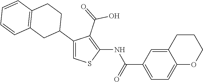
C1(C2CCC3=C(C2)C=CC=C3)=CSC(NC(C2=CC=C3C(=C2)CCCO3)=O)=C1C(=O)O
